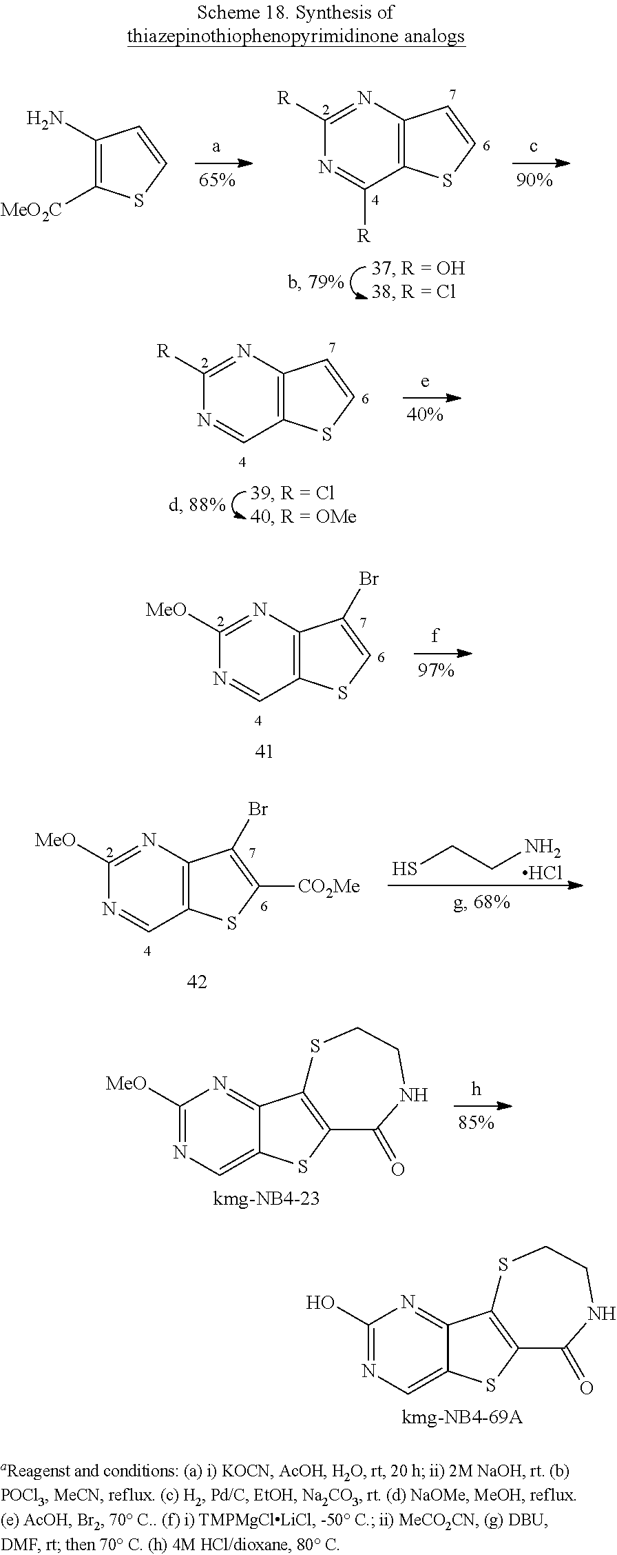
C1(N)=C([MeO2C])SC=C1.C1([R])=NC2=C(C([R])=N1)SC=C2.C1([R])=NC2=C(C=N1)SC=C2.C1([MeO])=NC2=C(C=N1)SC=C2Br.C1([MeO])=NC2=C(C=N1)SC([CO2Me])=C2Br.SCCN.Cl.C1([MeO])=NC=C2C(=N1)C1=C(S2)C(=O)NCCS1.C1(O)=NC=C2C(=N1)C1=C(S2)C(=O)NCCS1
